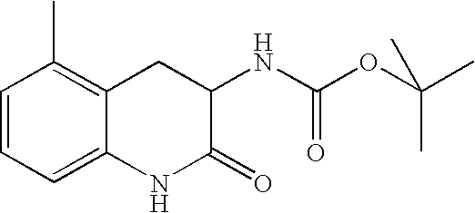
C1=CC=C2C(=C1C)CC(NC(=O)OC(C)(C)C)C(=O)N2
